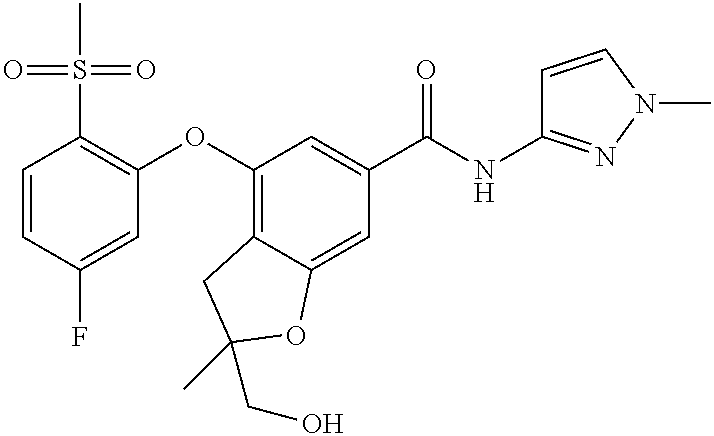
C1=CC(F)=CC(OC2=C3C(=CC(C(NC4=NN(C)C=C4)=O)=C2)OC(CO)(C)C3)=C1S(C)(=O)=O
